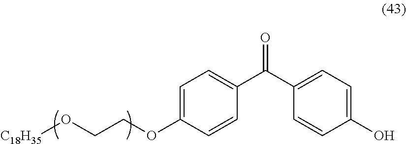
[C18H35]OCCOC1=CC=C(C(C2=CC=C(O)C=C2)=O)C=C1
